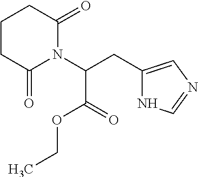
C(C(N1C(=O)CCCC1=O)C(OCC)=O)C1=CN=CN1
